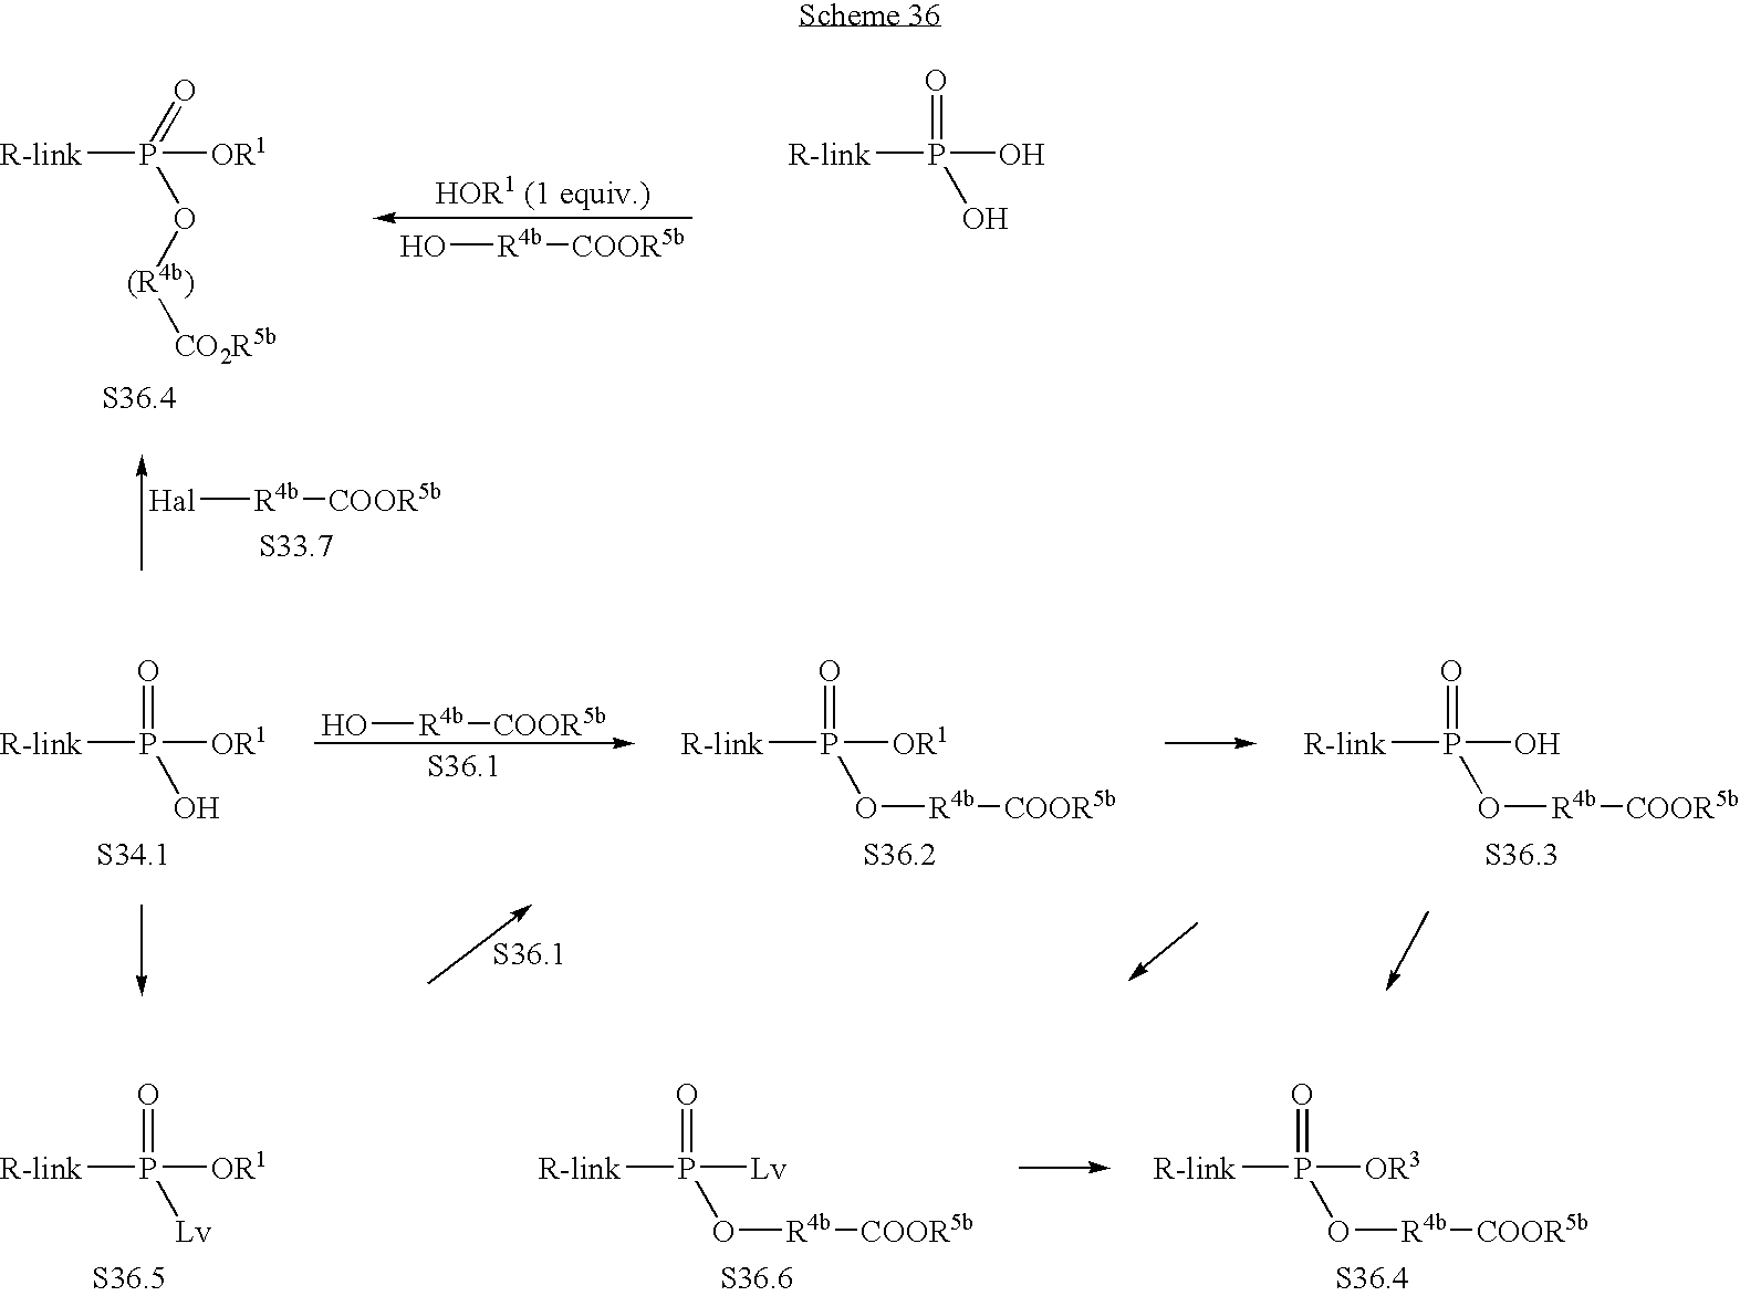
[R-link]P(O[(R4b)][CO2R5b])(=O)[OR1].O[R4b][COOR5b].[R-link]P(O)(=O)O.[Hal][R4b][COOR5b].[R-link]P(O[R4b][COOR5b])(=O)[Lv].[R-link]P(O[R4b][COOR5b])(=O)[OR3].[R-link]P([Lv])(=O)[OR1].O[R4b][COOR5b].[R-link]P(O[R4b][COOR5b])(=O)[OR1].[R-link]P(O[R4b][COOR5b])(=O)O.[R-link]P(O)(=O)[OR1]
